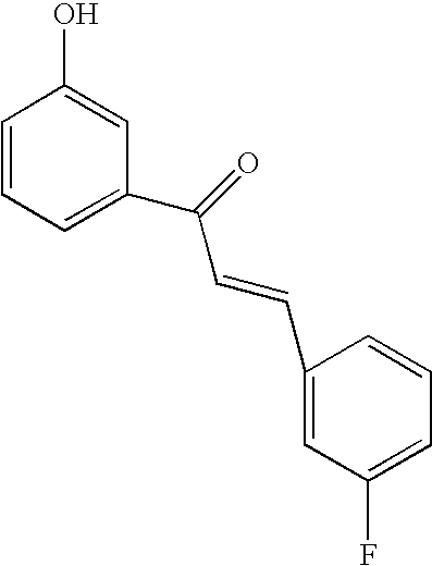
C1=CC=C(C(=O)C=CC2=CC(F)=CC=C2)C=C1O
